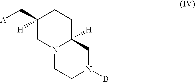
C1(C[A])([H])CN2C([H])(CC1)CN(B)CC2
